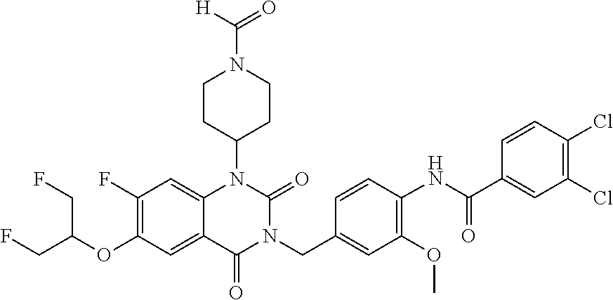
C12=CC(F)=C(OC(CF)CF)C=C1C(=O)N(CC1=CC(OC)=C(NC(C3=CC(Cl)=C(Cl)C=C3)=O)C=C1)C(=O)N2C1CCN(C(=O)[H])CC1
